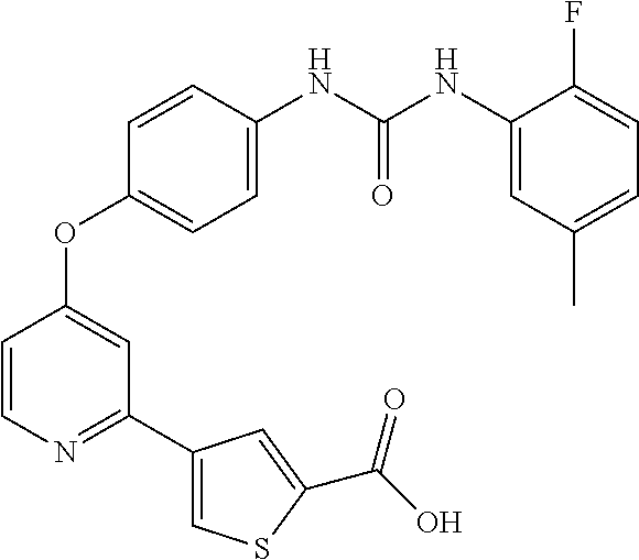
C1=C(NC(NC2=CC(C)=CC=C2F)=O)C=CC(OC2=CC(C3=CSC(C(=O)O)=C3)=NC=C2)=C1
